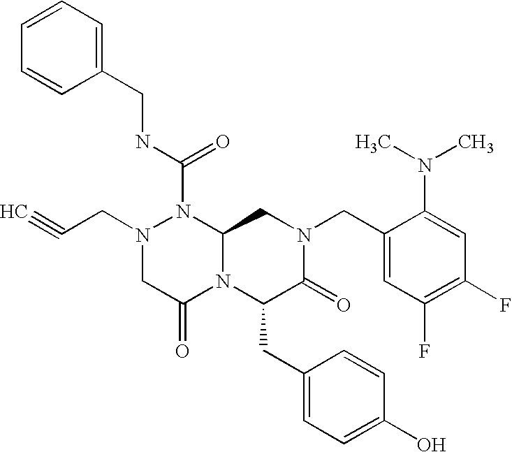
C1=CC=C(CNC(N2N(CC#C)CC(=O)N3C2CN(CC2=CC(F)=C(F)C=C2N(C)C)C(=O)C3CC2=CC=C(O)C=C2)=O)C=C1
